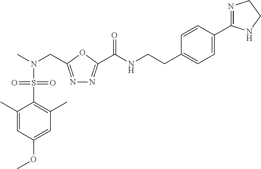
C1(C)=CC(OC)=CC(C)=C1S(N(C)CC1=NN=C(C(NCCC2=CC=C(C3=NCCN3)C=C2)=O)O1)(=O)=O
